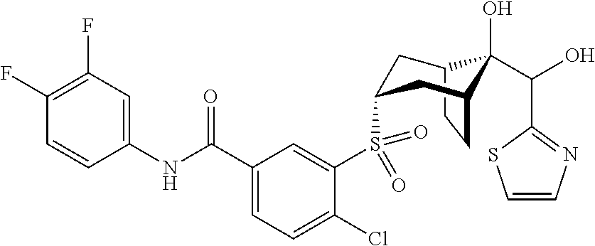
C12CCC(CC(S(C3=CC(C(NC4=CC(F)=C(F)C=C4)=O)=CC=C3Cl)(=O)=O)C1)C2(O)C(O)C1=NC=CS1
